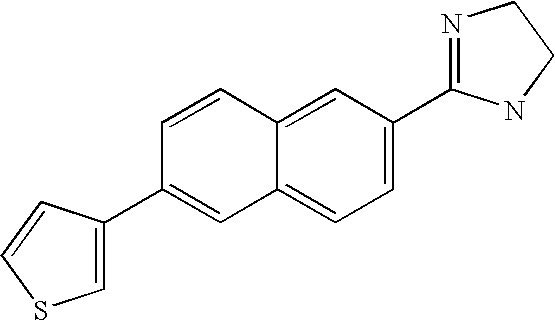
C1=CC2=CC(C3=NCCN3)=CC=C2C=C1C1=CSC=C1
